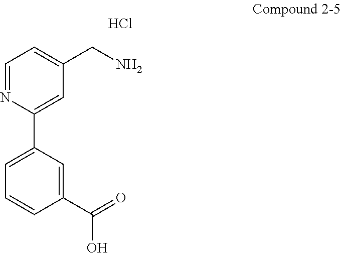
C1=NC(C2=CC=CC(C(=O)O)=C2)=CC(CN)=C1.Cl
